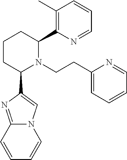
C1CC(C2=CN3C(=N2)C=CC=C3)N(CCC2=CC=CC=N2)C(C2=C(C)C=CC=N2)C1
